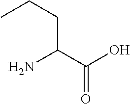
NC(C(O)=O)CCC
